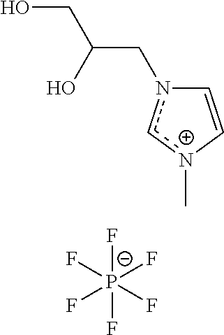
n1(CC(CO)O)c[n+](C)C=C1.F[P-](F)(F)(F)(F)F
